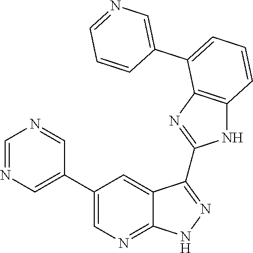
C1=NC=C(C2=CN=C3C(=C2)C(C2=NC4=C(N2)C=CC=C4C2=CN=CC=C2)=NN3)C=N1
